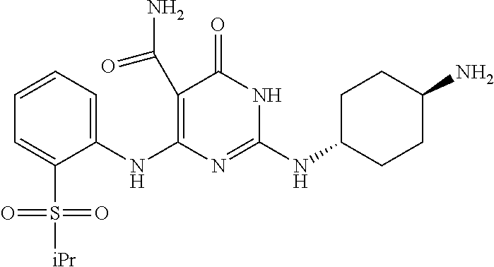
C1(C(N)=O)=C(NC2=CC=CC=C2S([iPr])(=O)=O)N=C(NC2CCC(N)CC2)NC1=O
